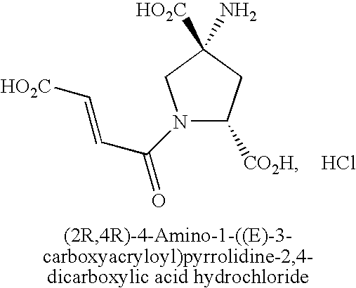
N1(C(C=C[HO2C])=O)C([CO2H])CC([HO2C])(N)C1.Cl
